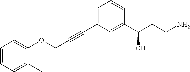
C1=CC=C(C)C(OCC#CC2=CC=CC(C(CCN)O)=C2)=C1C
